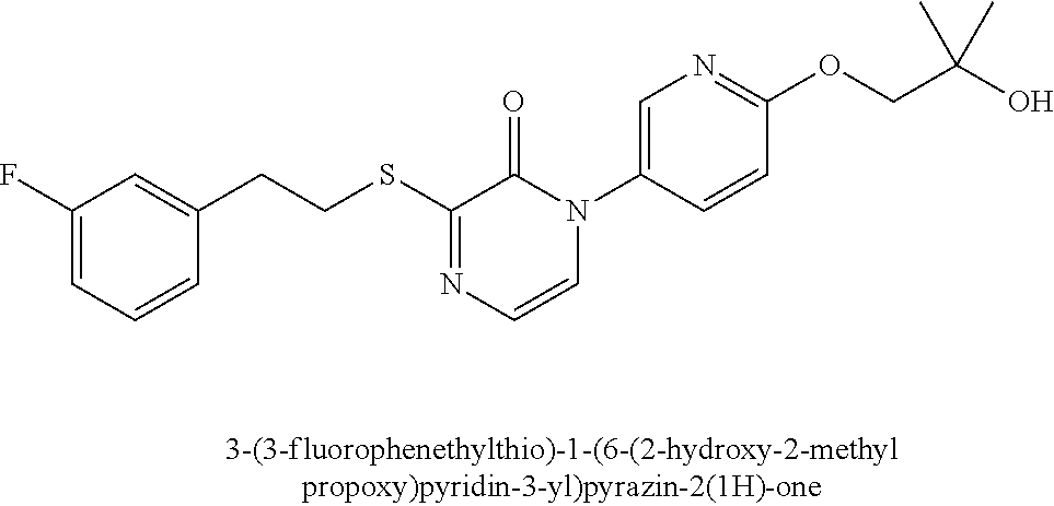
C(SC1=NC=CN(C2=CN=C(OCC(O)(C)C)C=C2)C1=O)CC1=CC(F)=CC=C1
